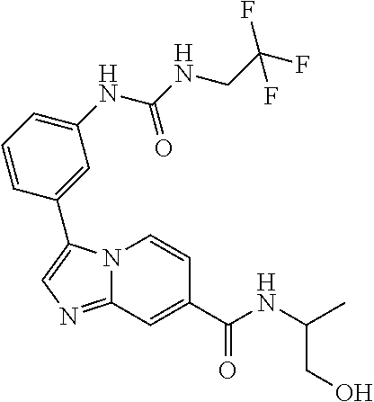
N12C(=NC=C1C1=CC(NC(NCC(F)(F)F)=O)=CC=C1)C=C(C(NC(C)CO)=O)C=C2
